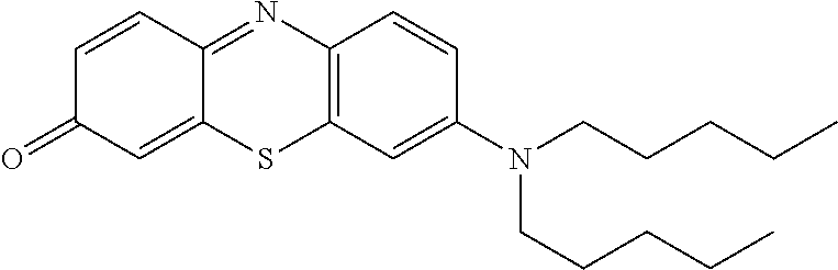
C12=C(C=C(N(CCCCC)CCCCC)C=C1)SC1=CC(=O)C=CC1=N2
